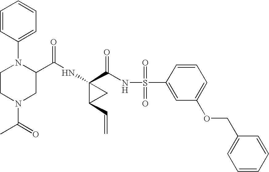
C1=CC(N2CCN(C(=O)C)CC2C(NC2(C(NS(C3=CC(OCC4=CC=CC=C4)=CC=C3)(=O)=O)=O)C(C=C)C2)=O)=CC=C1
